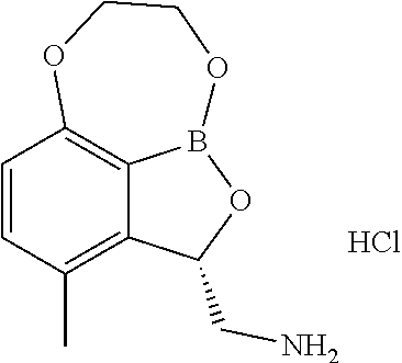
C1=CC(C)=C2C3=C1OCCOB3OC2CN.Cl
